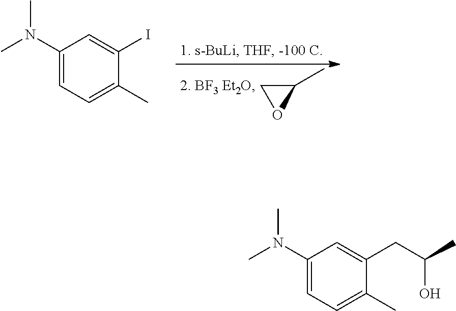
C1(N(C)C)=CC=C(C)C(I)=C1.C1(C)CO1.C1(N(C)C)=CC=C(C)C(CC(C)O)=C1
